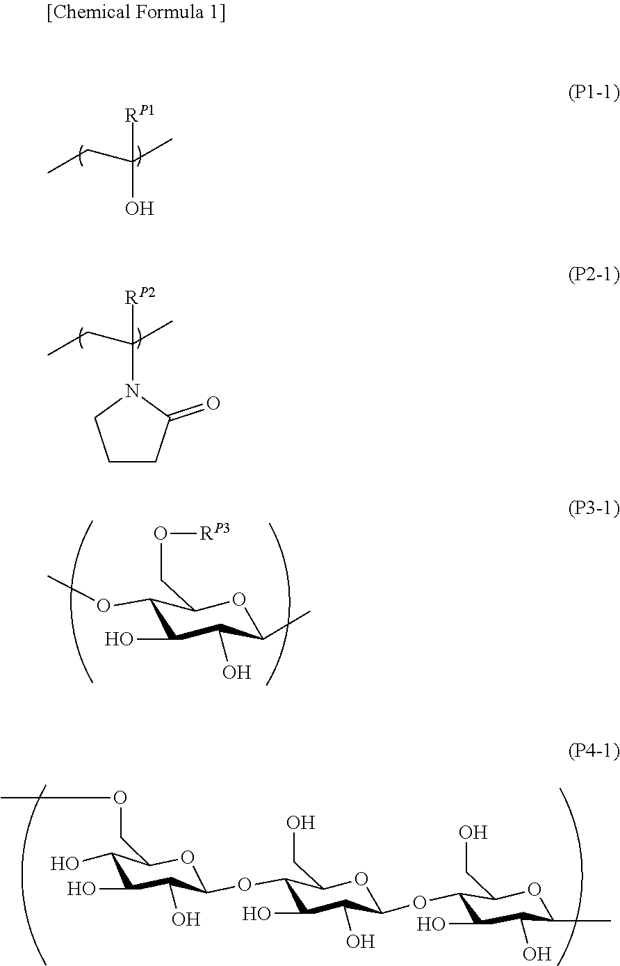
C1(O)C(O)C(OC2C(O)C(O)C(C)OC2CO)OC(CO)C1OC1C(O)C(O)C(O)C(COC)O1.C1(O)C(O)C(C)OC(CO[RP3])C1OC.C(C)([RP1])(O)CC.C(C)([RP2])(N1CCCC1=O)CC
